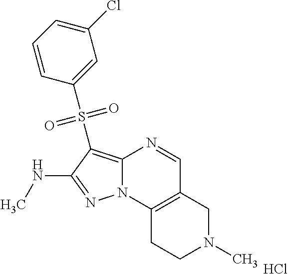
N1=C(NC)C(S(C2=CC(Cl)=CC=C2)(=O)=O)=C2N1C1=C(C=N2)CN(C)CC1.Cl
